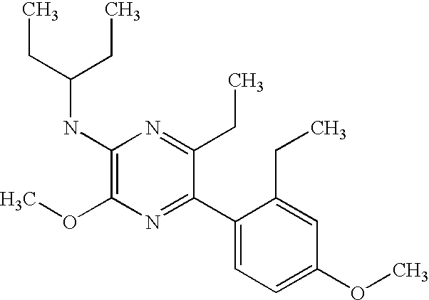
C1(NC(CC)CC)=C(OC)N=C(C2=CC=C(OC)C=C2CC)C(CC)=N1
